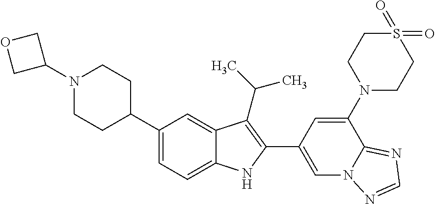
C1(N2CCC(C3=CC=C4C(=C3)C(C(C)C)=C(C3=CN5C(=NC=N5)C(N5CCS(=O)(=O)CC5)=C3)N4)CC2)COC1
